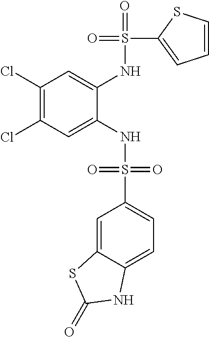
C1(Cl)=C(Cl)C=C(NS(=O)(=O)C2=CC=C3C(=C2)SC(=O)N3)C(NS(=O)(C2=CC=CS2)=O)=C1
